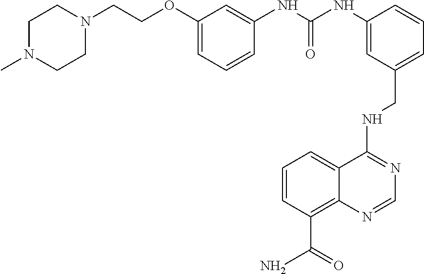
C1N(C)CCN(CCOC2=CC=CC(NC(NC3=CC(CNC4=NC=NC5=C(C(=O)N)C=CC=C45)=CC=C3)=O)=C2)C1
